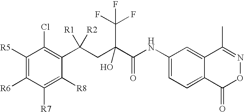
C1([R7])=C([R8])C(C(CC(C(NC2=CC=C3C(=C2)C(C)=NOC3=O)=O)(C(F)(F)F)O)([R1])[R2])=C(Cl)C([R5])=C1[R6]
